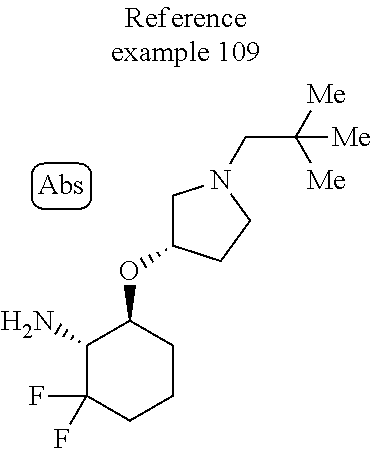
NC1C(F)(F)CCCC1OC1CN(CC([Me])([Me])[Me])CC1
